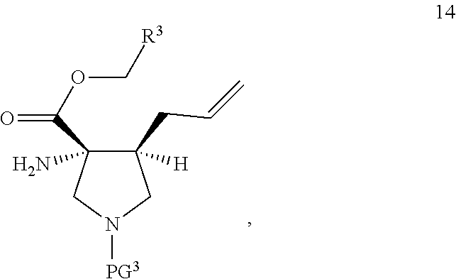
C1(CC=C)([H])C(C(OC[R3])=O)(N)CN([PG3])C1
